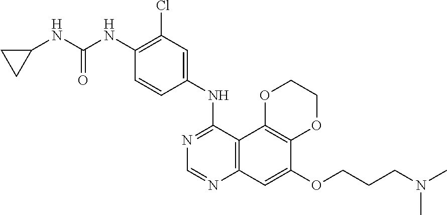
C12=C(C3=C(C=C1OCCCN(C)C)N=CN=C3NC1=CC(Cl)=C(NC(NC3CC3)=O)C=C1)OCCO2
